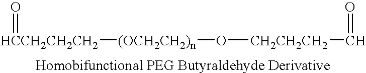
[HCCH2CH2CH2](=O)[(OCH2CH2)n]O[CH2CH2CH2]C=O
